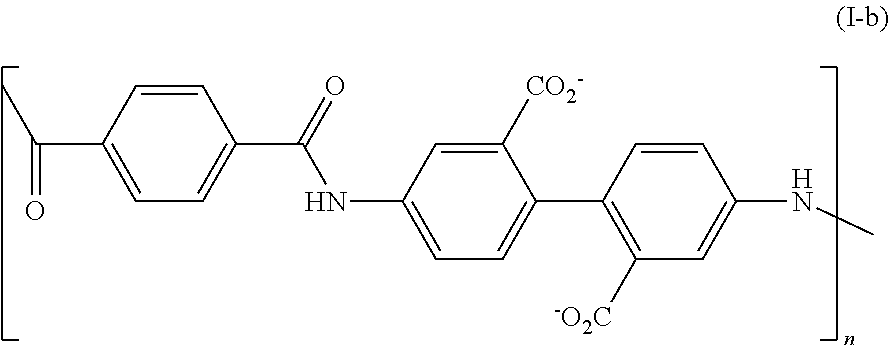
C1=CC(C(=O)C)=CC=C1C(=O)NC1=CC=C(C2=C([-O2C])C=C(NC)C=C2)C([CO2-])=C1
